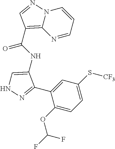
C1(OC(F)F)=CC=C(S[CF3])C=C1C1=NNC=C1NC(=O)C1=C2N(C=CC=N2)N=C1
